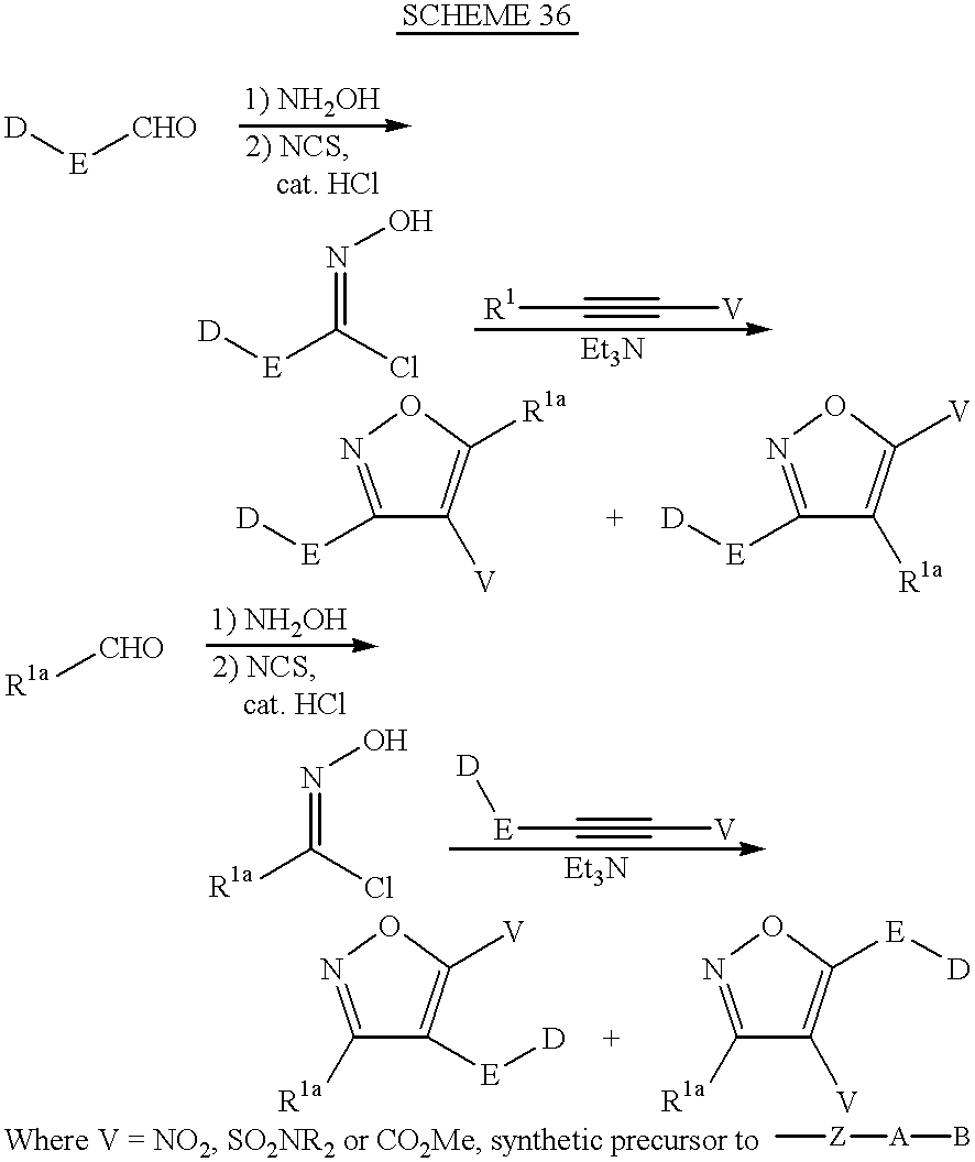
[D][E][CHO].[D][E]C(Cl)=NO.[R1]C#C[V].C1([E][D])=NOC([R1a])=C1[V].C1([E][D])=NOC([V])=C1[R1a].[R1a][CHO].C1([R1a])=NOC([V])=C1[E][D].C1([R1a])=NOC([E][D])=C1[V].[R1a]C(Cl)=NO.[E](C#C[V])[D].C[Z][A]B
